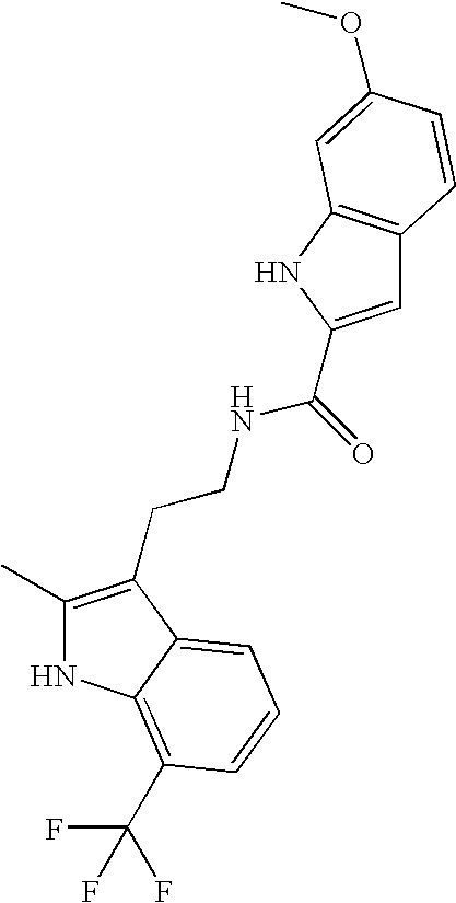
N1C(C)=C(CCNC(=O)C2=CC3=C(N2)C=C(OC)C=C3)C2=CC=CC(C(F)(F)F)=C12
